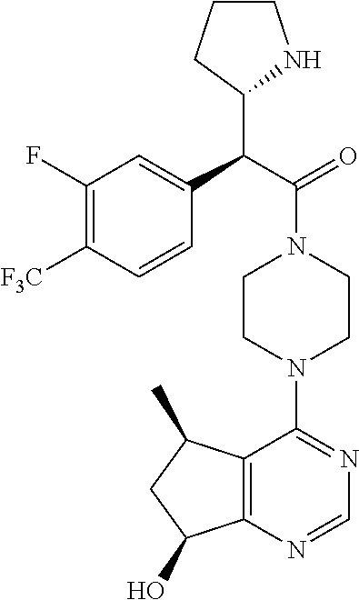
C(C(=O)N1CCN(C2=NC=NC3=C2C(C)CC3O)CC1)(C1NCCC1)C1=CC(F)=C([F3C])C=C1
